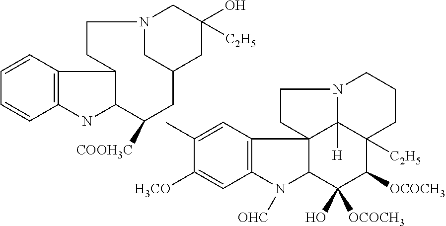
C1=CC2=C(C=C1)NC1C2CCN2CC(CC([C2H5])(O)C2)CC1[COOH3C].C1(C)=CC2=C(C=C1[H3CO])N([OHC])C1C23CCN2C3([H])C([C2H5])(CCC2)C([OCOCH3])C1(O)[OCOCH3]
